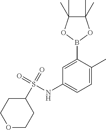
O1CCC(S(=O)(=O)NC2=CC=C(C)C(B3OC(C)(C)C(C)(C)O3)=C2)CC1
